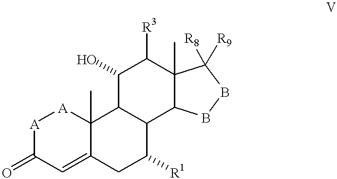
[A]1C(=O)C=C2C(C)([A]1)C1C(C([R1])C2)C2C(C)(C([R3])C1O)C([R9])([R8])BB2
